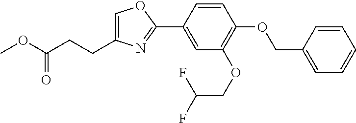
C1=C(CCC(OC)=O)N=C(C2=CC(OCC(F)F)=C(OCC3=CC=CC=C3)C=C2)O1
